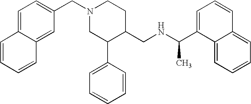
N1(CC2=CC=C3C(=C2)C=CC=C3)CC(C2=CC=CC=C2)C(CNC(C2=CC=CC3=CC=CC=C23)C)CC1
